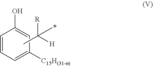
C1=CC=C([C15H(31-n)])C=C1O.CC([H])([R])C
